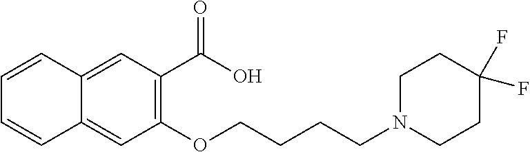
C12=CC(C(O)=O)=C(OCCCCN3CCC(F)(F)CC3)C=C1C=CC=C2
